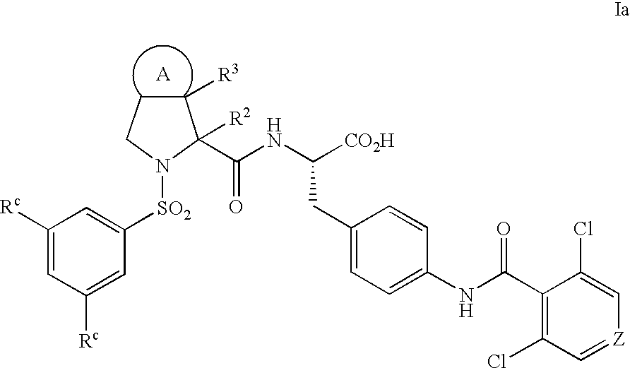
[SO2](N1CCC([R3])C1([R2])C(NC([CO2H])CC1=CC=C(NC(C2=C(Cl)C=[Z]C=C2Cl)=O)C=C1)=O)C1=CC([Rc])=CC([Rc])=C1.[A]
